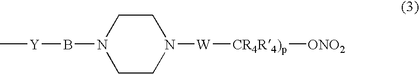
C[Y]BN1CCN([W][CR4R4)p][ONO2])CC1
